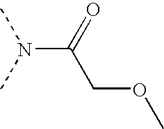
N(C(=O)COC)(C)C
